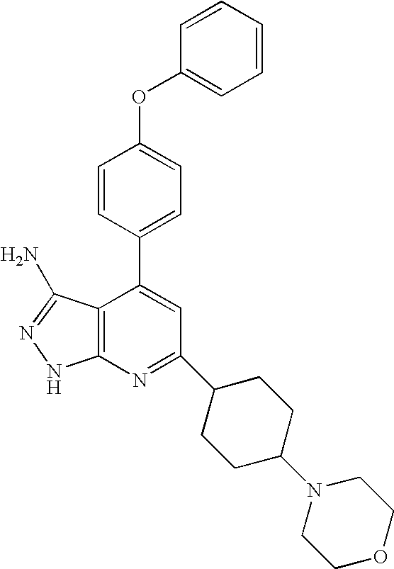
O(C1=CC=C(C2=CC(C3CCC(N4CCOCC4)CC3)=NC3=C2C(N)=NN3)C=C1)C1=CC=CC=C1
